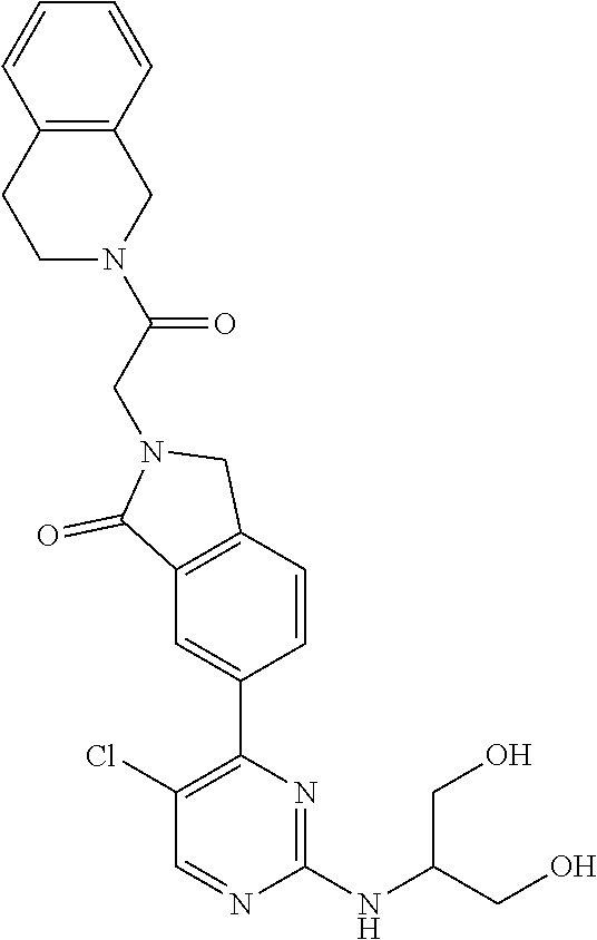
C1(NC(CO)CO)=NC(C2=CC3=C(C=C2)CN(CC(N2CC4=C(CC2)C=CC=C4)=O)C3=O)=C(Cl)C=N1
